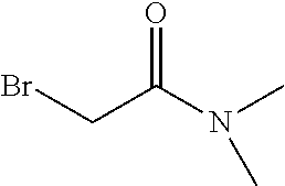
BrCC(N(C)C)=O
